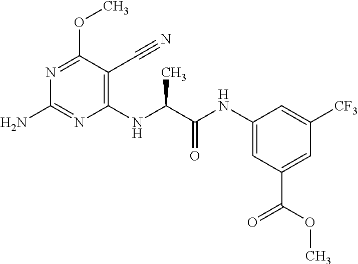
N1=C(OC)C(C#N)=C(NC(C(NC2=CC(C(=O)OC)=CC([CF3])=C2)=O)C)N=C1N
